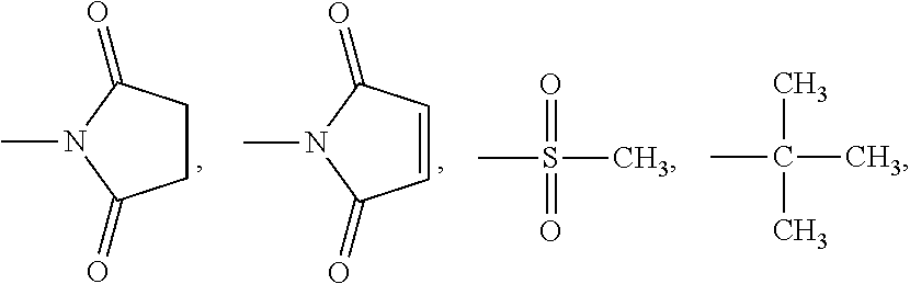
C1CC(=O)N(C)C1=O.C1=CC(=O)N(C)C1=O.CS(C)(=O)=O.CC(C)(C)C
